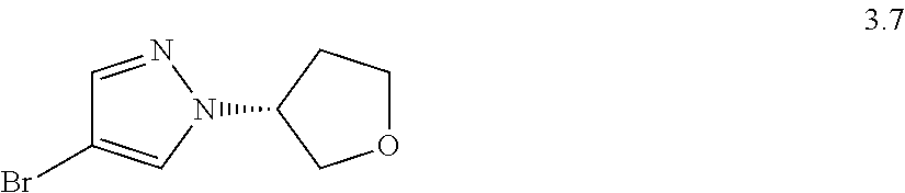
C1=NN(C2COCC2)C=C1Br
